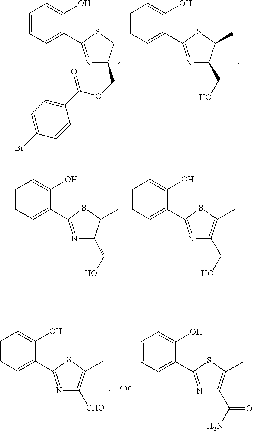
C1=CC=C(C2=NC(COC(=O)C3=CC=C(Br)C=C3)CS2)C(O)=C1.C1=CC=C(C2=NC(CO)C(C)S2)C(O)=C1.C1=CC=C(C2=NC(CO)C(C)S2)C(O)=C1.C1=CC=C(C2=NC(CO)=C(C)S2)C(O)=C1.C1=CC=C(C2=NC([CHO])=C(C)S2)C(O)=C1.C1=CC=C(C2=NC(C(N)=O)=C(C)S2)C(O)=C1
